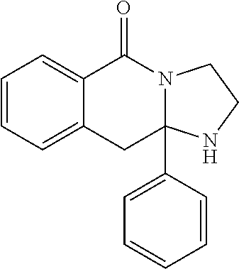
C1=CC=C2C(=C1)C(=O)N1C(C3=CC=CC=C3)(C2)NCC1
